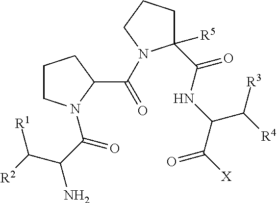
C1CN(C(C(C([R2])[R1])N)=O)C(C(=O)N2C([R5])(C(NC(C([X])=O)C([R4])[R3])=O)CCC2)C1
